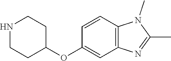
N1CCC(OC2=CC3=C(C=C2)N(C)C(C)=N3)CC1
